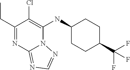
C1(CC)=NC2=NC=NN2C(NC2CCC(C(F)(F)F)CC2)=C1Cl
